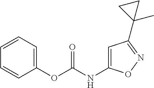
C1(OC(NC2=CC(C3(C)CC3)=NO2)=O)=CC=CC=C1
